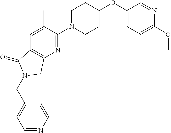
C1(OC2CCN(C3=NC4=C(C=C3C)C(=O)N(CC3=CC=NC=C3)C4)CC2)=CC=C(OC)N=C1
